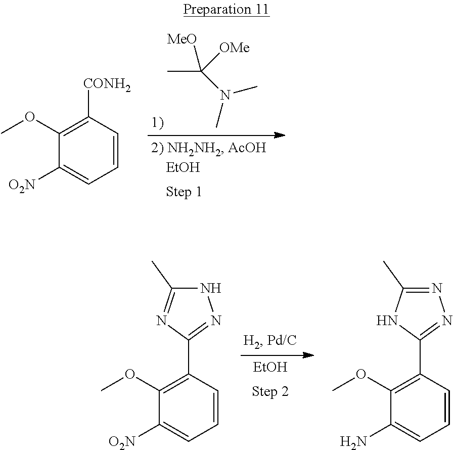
CC([MeO])([OMe])N(C)C.C1=CC([CONH2])=C(OC)C([O2N])=C1.[EtOH].C1=CC(C2=NNC(C)=N2)=C(OC)C([O2N])=C1.C1=CC(C2=NN=C(C)N2)=C(OC)C(N)=C1
